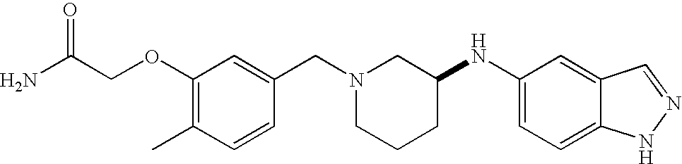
C12=CC(NC3CCCN(CC4=CC(OCC(=O)N)=C(C)C=C4)C3)=CC=C1NN=C2
